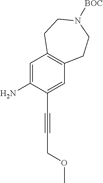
C1=C(N)C(C#CCOC)=CC2=C1CCN([BOC])CC2
